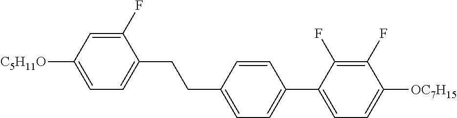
C1(F)=CC([C5H11O])=CC=C1CCC1=CC=C(C2=CC=C([OC7H15])C(F)=C2F)C=C1
